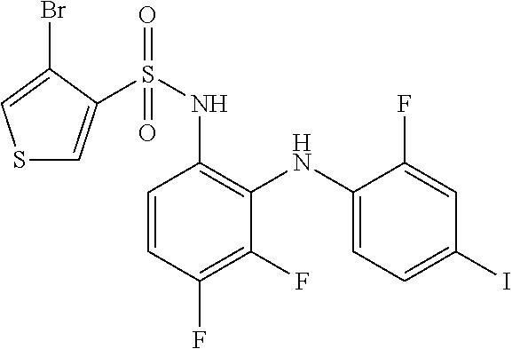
C1=CC(F)=C(F)C(NC2=CC=C(I)C=C2F)=C1NS(=O)(=O)C1=CSC=C1Br
